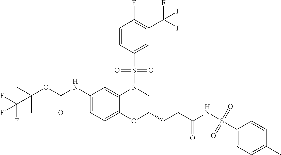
C(OC(NC1=CC=C2C(=C1)N(S(=O)(=O)C1=CC(C(F)(F)F)=C(F)C=C1)CC(CCC(NS(=O)(=O)C1=CC=C(C)C=C1)=O)O2)=O)(C)(C)C(F)(F)F
